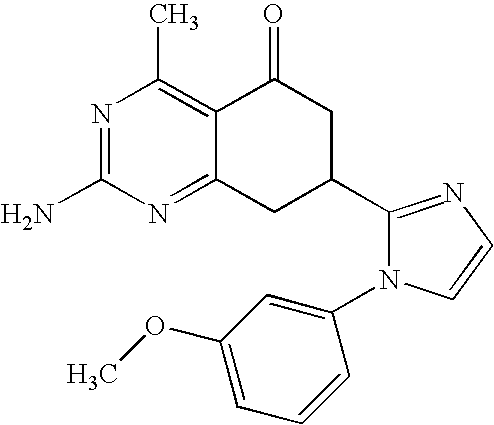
C12=C(C)N=C(N)N=C1CC(C1=NC=CN1C1=CC(OC)=CC=C1)CC2=O
